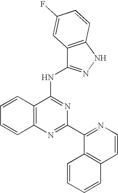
C12=C(N=C(C3=NC=CC4=C3C=CC=C4)N=C1NC1=NNC3=C1C=C(F)C=C3)C=CC=C2
